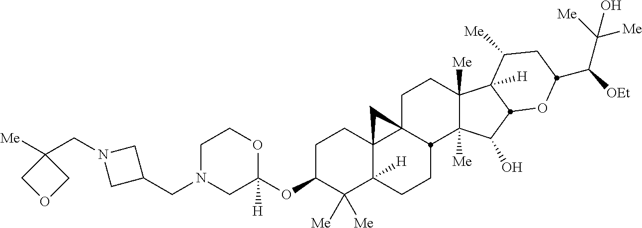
C1N(CC2CN(CC3([Me])COC3)C2)CC(OC2C([Me])([Me])C3([H])C4(CC2)C2(CCC5([Me])C([Me])(C(O)C6C5([H])C([Me])CC(C([OEt])C([Me])([Me])O)O6)C2CC3)C4)([H])OC1
